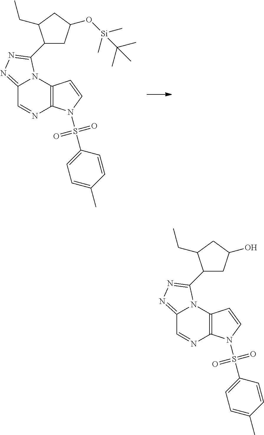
C12=NN=C(C3CC(O[Si](C)(C)C(C)(C)C)CC3CC)N1C1=C(N=C2)N(S(C2=CC=C(C)C=C2)(=O)=O)C=C1.C12=NN=C(C3CC(O)CC3CC)N1C1=C(N=C2)N(S(C2=CC=C(C)C=C2)(=O)=O)C=C1
